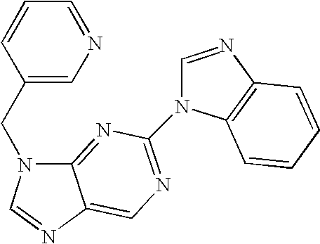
C12=NC(N3C=NC4=C3C=CC=C4)=NC=C1N=CN2CC1=CN=CC=C1
